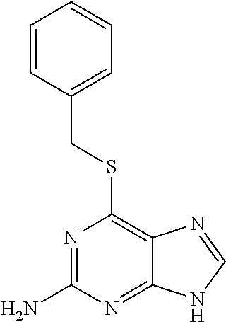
C1=CC(CSC2=C3C(=NC(N)=N2)NC=N3)=CC=C1
